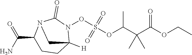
C(OC(C(C(OS(ON1C2([H])CCC(C(N)=O)N(C1=O)C2)(=O)=O)C)(C)C)=O)C
